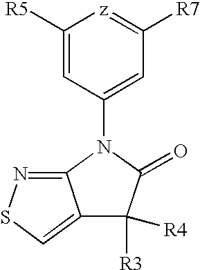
C1([R5])=CC(N2C(=O)C([R3])([R4])C3=CSN=C32)=CC([R7])=[z]1
